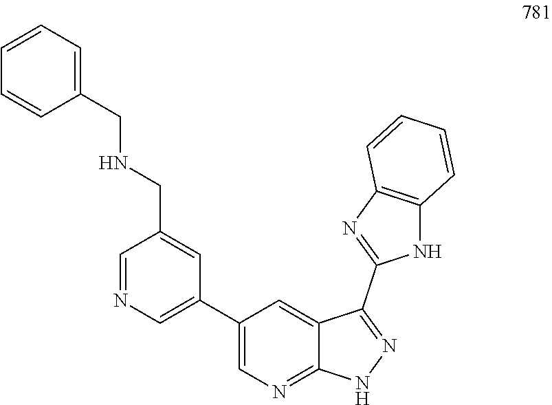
C(NCC1=CC(C2=CN=C3C(=C2)C(C2=NC4=C(N2)C=CC=C4)=NN3)=CN=C1)C1=CC=CC=C1
